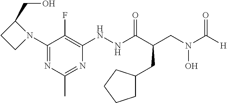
C1(N2CCC2CO)=NC(C)=NC(NNC(C(CC2CCCC2)CN(O)C([H])=O)=O)=C1F
